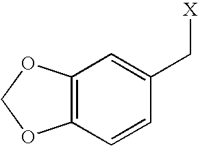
C12=C(C=CC(C[X])=C1)OCO2
